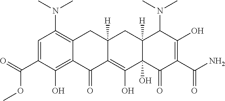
C1=C(C(OC)=O)C(O)=C2C(=C1N(C)C)CC1([H])C(=C(O)C3(O)C([H])(C1)C(N(C)C)C(O)=C(C(N)=O)C3=O)C2=O
